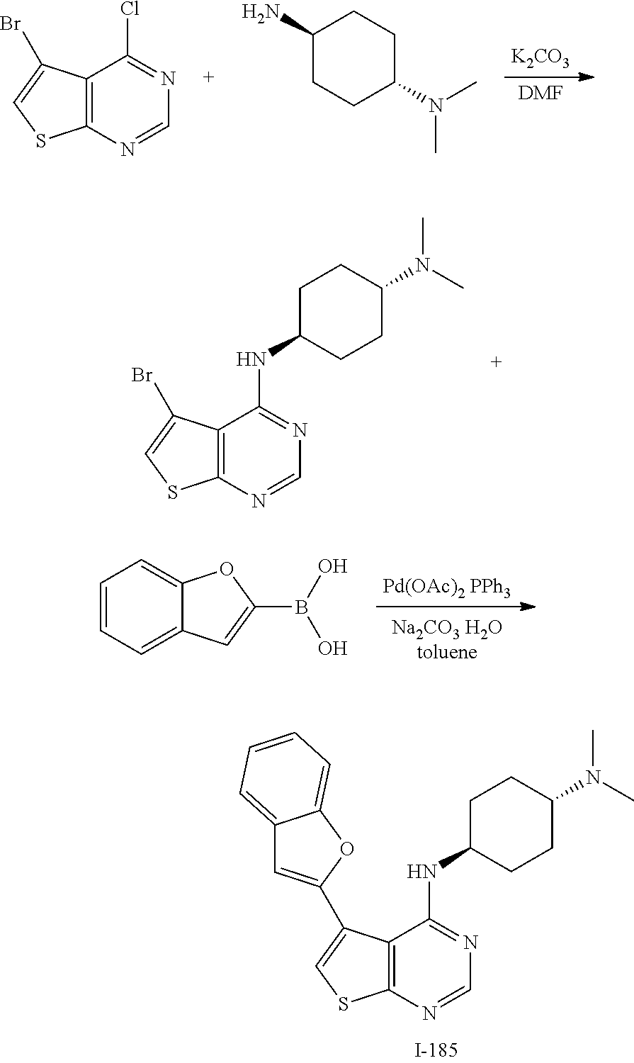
[K2CO3].[DMF].C12=C(N=CN=C1Cl)SC=C2Br.C1(N)CCC(N(C)C)CC1.C12=C(N=CN=C1NC1CCC(N(C)C)CC1)SC=C2Br.C12=C(N=CN=C1NC1CCC(N(C)C)CC1)SC=C2C1=CC2=CC=CC=C2O1.[Pd(OAc)2 PPh3].C1=CC=C2C(=C1)OC(B(O)O)=C2
